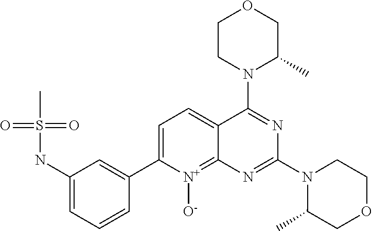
C1CN(C2=NC(N3C(C)COCC3)=NC3=[N+]([O-])C(C4=CC(NS(C)(=O)=O)=CC=C4)=CC=C23)C(C)CO1
